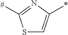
S1C=C(*)N=C1[#]
